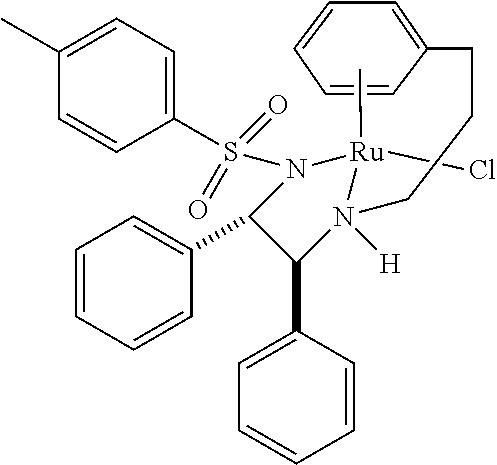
C1=C(C2C(C3=CC=CC=C3)N(S(C3=CC=C(C)C=C3)(=O)=O)[Ru](Cl)(C)N2(CCCC2=CC=CC=C2)[H])C=CC=C1
